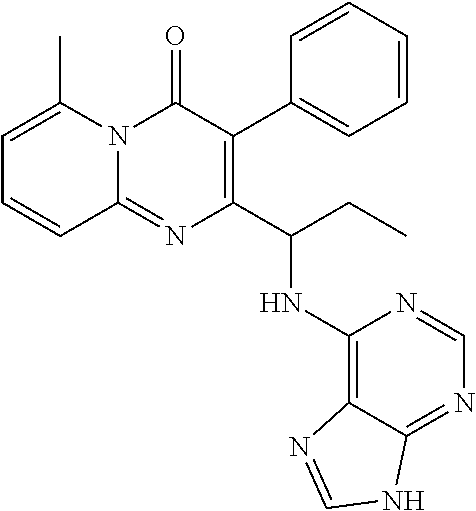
N12C(=NC(C(CC)NC3=C4C(=NC=N3)NC=N4)=C(C3=CC=CC=C3)C1=O)C=CC=C2C
